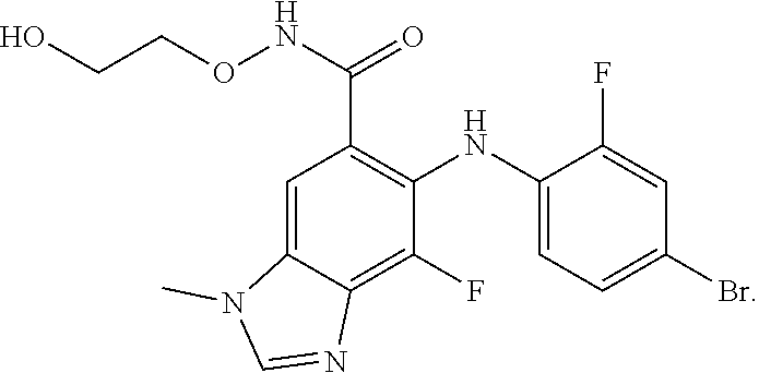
OCCONC(=O)C1=C(NC2=CC=C(Br)C=C2F)C(F)=C2C(=C1)N(C)C=N2
